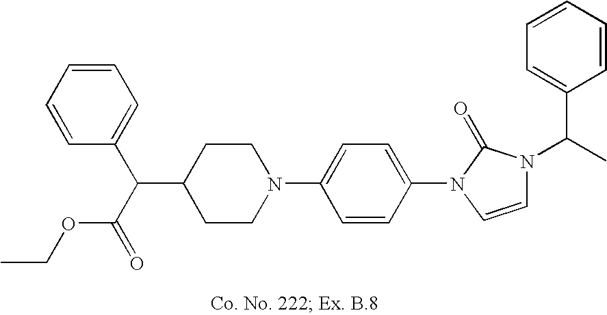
C1(C(C(=O)OCC)C2=CC=CC=C2)CCN(C2=CC=C(N3C=CN(C(C)C4=CC=CC=C4)C3=O)C=C2)CC1
